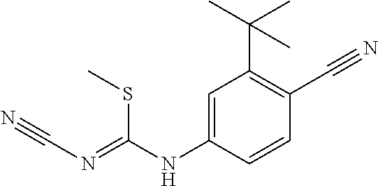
C1=C(NC(=NC#N)SC)C=CC(C#N)=C1C(C)(C)C
